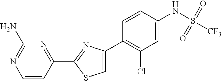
C1=CC(C2=NC(C3=C(Cl)C=C(NS([CF3])(=O)=O)C=C3)=CS2)=NC(N)=N1
